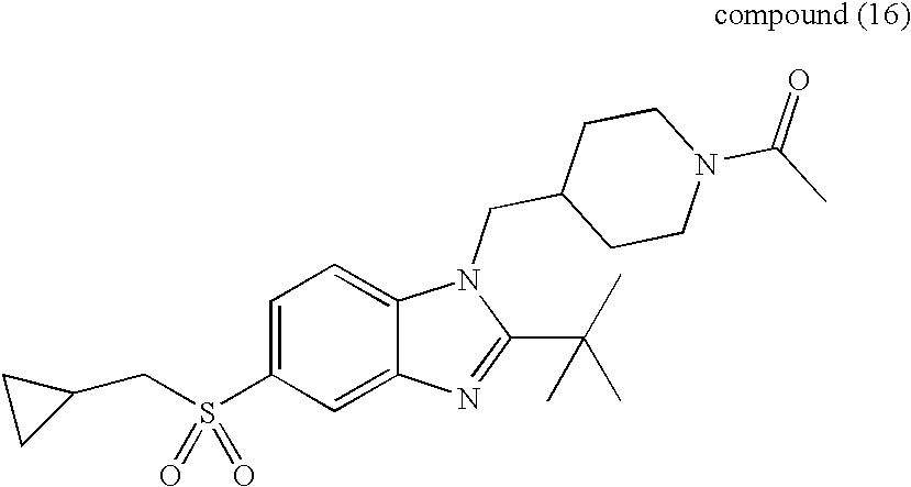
C1(CS(C2=CC=C3C(=C2)N=C(C(C)(C)C)N3CC2CCN(C(C)=O)CC2)(=O)=O)CC1
